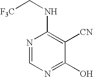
N1=CN=C(O)C([CN])=C1NC[F3C]
